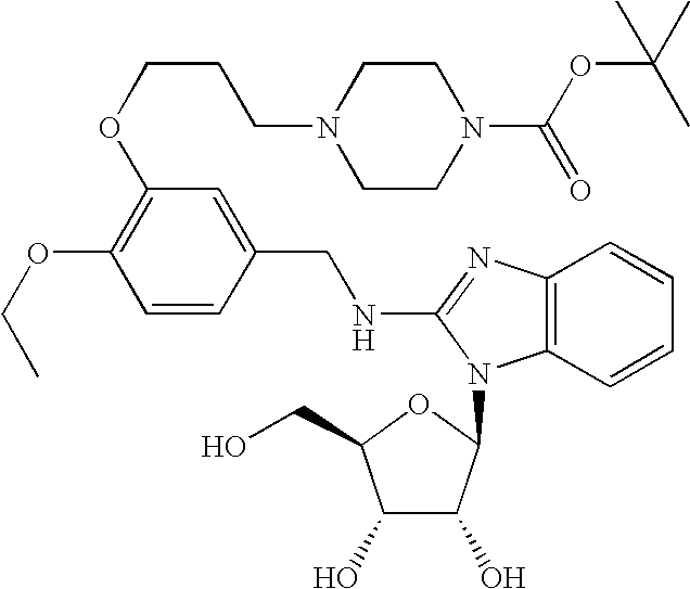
C1(OCC)=C(OCCCN2CCN(C(OC(C)(C)C)=O)CC2)C=C(CNC2=NC3=C(C=CC=C3)N2C2C(O)C(O)C(CO)O2)C=C1
